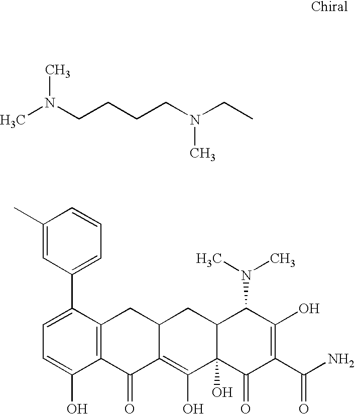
CCN(CCCCN(C)C)C.C1=C(C2=CC=CC(C)=C2)C2=C(C(O)=C1)C(=O)C1=C(O)C3(O)C(CC1C2)C(N(C)C)C(O)=C(C(N)=O)C3=O
